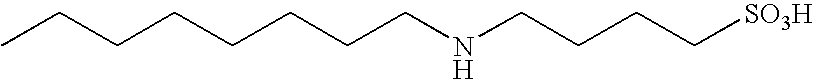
C(CNCCCC[SO3H])CCCCCC
